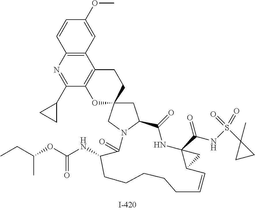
C1=CC2=C(C=C1OC)C1=C(C(C3CC3)=N2)OC2(CC1)CC1N(C2)C(=O)C(NC(=O)OC(CC)C)CCCCCC=CC2C(C(NS(C3(C)CC3)(=O)=O)=O)(NC1=O)C2
